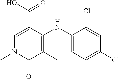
C1=C(C(O)=O)C(NC2=CC=C(Cl)C=C2Cl)=C(C)C(=O)N1C
